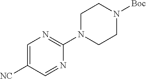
C1(N2CCN([Boc])CC2)=NC=C([NC])C=N1
